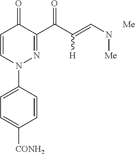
C1=C(N2N=C(C(C(=CN[Me])[H])=O)C(=O)C=C2)C=CC([CONH2])=C1.[Me]
